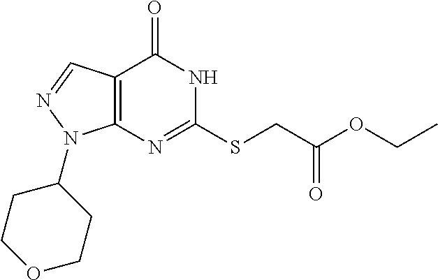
S(C1=NC2=C(C(=O)N1)C=NN2C1CCOCC1)CC(OCC)=O
